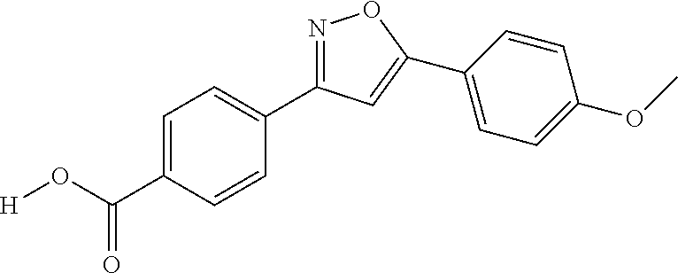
N1=C(C2=CC=C(C(O[H])=O)C=C2)C=C(C2=CC=C(OC)C=C2)O1
